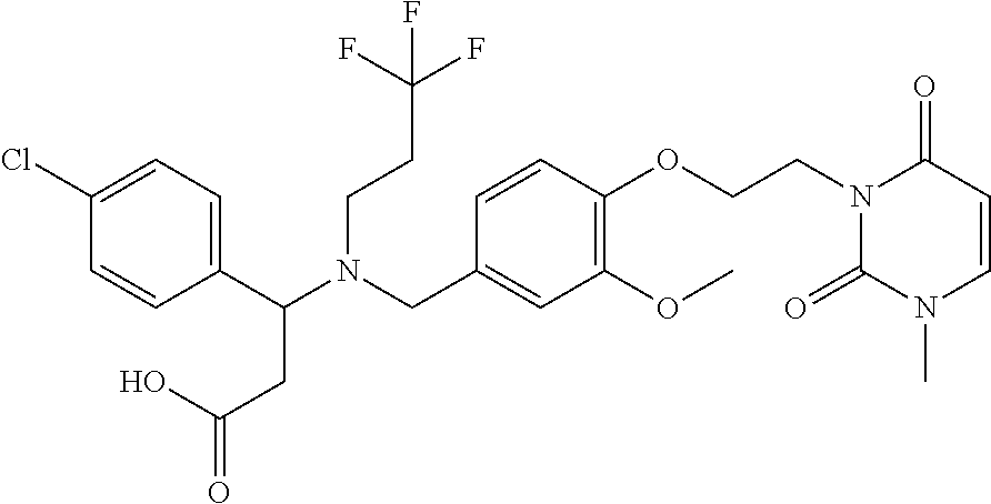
C1(C(N(CC2=CC(OC)=C(OCCN3C(=O)N(C)C=CC3=O)C=C2)CCC(F)(F)F)CC(=O)O)=CC=C(Cl)C=C1
